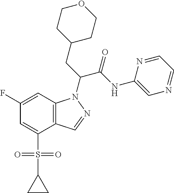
C12=C(C=C(F)C=C1S(C1CC1)(=O)=O)N(C(CC1CCOCC1)C(NC1=CN=CC=N1)=O)N=C2
